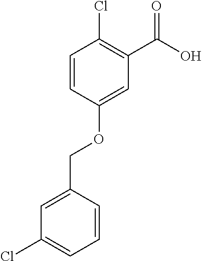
C1=CC(COC2=CC(C(O)=O)=C(Cl)C=C2)=CC(Cl)=C1
